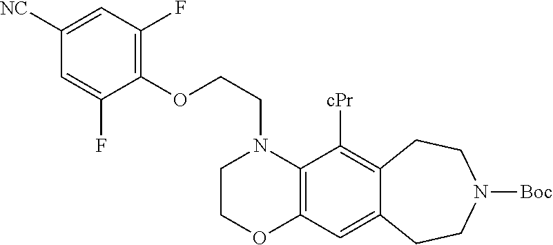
C1COC2=C(N1CCOC1=C(F)C=C([NC])C=C1F)C([cPr])=C1C(=C2)CCN([Boc])CC1
